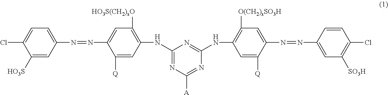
N(C1=C([HO3S(CH2)xO])C=C(N=NC2=CC=C(Cl)C([HO3S])=C2)C([Q])=C1)C1=NC([A])=NC(NC2=C([O(CH2)xSO3H])C=C(N=NC3=CC([SO3H])=C(Cl)C=C3)C([Q])=C2)=N1
